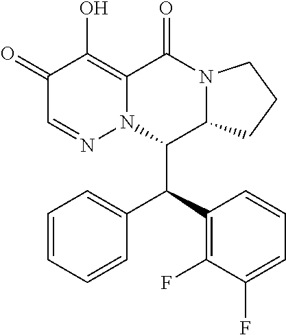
C1=CC=CC(C(C2=C(F)C(F)=CC=C2)C2C3N(C(=O)C4=C(O)C(=O)C=NN24)CCC3)=C1
